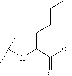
C(C(C(O)=O)NC(C)C)CCC
